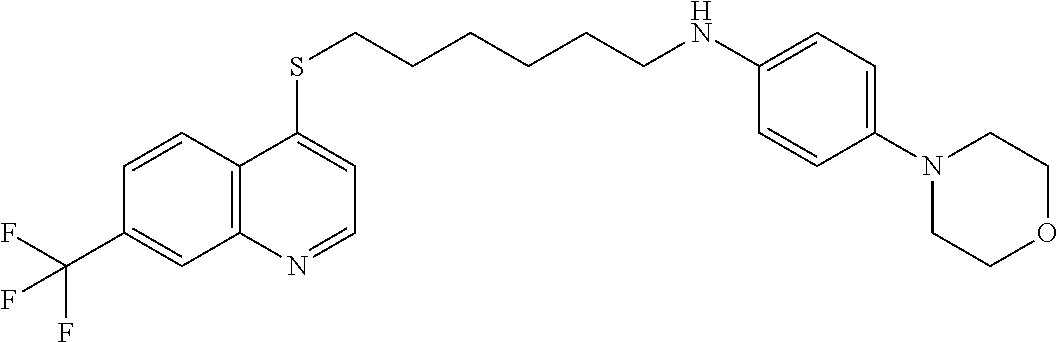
C12=C(C=CC(C(F)(F)F)=C1)C(SCCCCCCNC1=CC=C(N3CCOCC3)C=C1)=CC=N2
